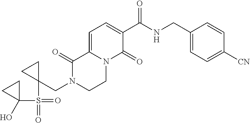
C1=C2N(C(=O)C(C(NCC3=CC=C([CN])C=C3)=O)=C1)CCN(CC1(S(C3(O)CC3)(=O)=O)CC1)C2=O
